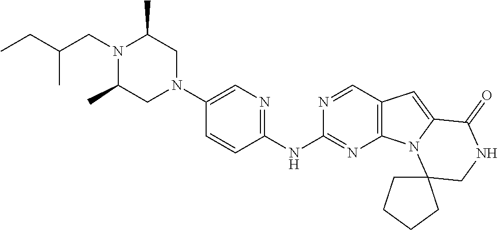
N1(CC(CC)C)C(C)CN(C2=CN=C(NC3=NC4=C(C=N3)C=C3N4C4(CNC3=O)CCCC4)C=C2)CC1C
